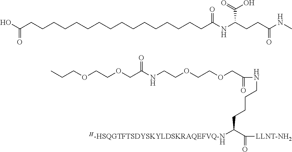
N(CCCCC(C(=O)[LLNT-NH2])[H-HSQGTFTSDYSKYLDSKRAQEFVQ-N])C(=O)COCCOCCNC(COCCOCCC)=O.[H].OC(CCCCCCCCCCCCCCCCC(NC(CCC(NC)=O)C(=O)O)=O)=O
